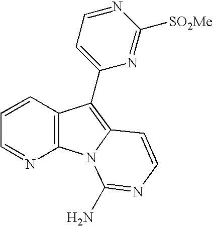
C1=CC2=C(N=C1)N1C(=C2C2=CC=NC([SO2Me])=N2)C=CN=C1N
